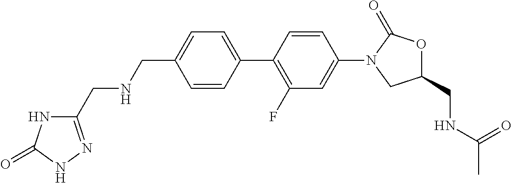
C(NCC1=CC=C(C2=C(F)C=C(N3CC(CNC(C)=O)OC3=O)C=C2)C=C1)C1=NNC(=O)N1
